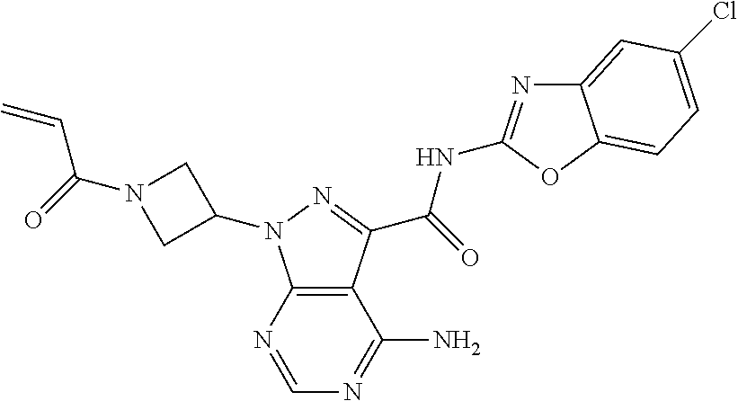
C12=C(N=CN=C1N)N(C1CN(C(=O)C=C)C1)N=C2C(=O)NC1=NC2=CC(Cl)=CC=C2O1
